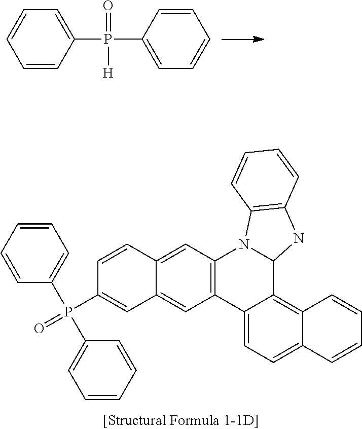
C1=C(P(C2=CC=CC=C2)(=O)[H])C=CC=C1.C1=CC2=CC3=C(C=C2C=C1P(=O)(C1=CC=CC=C1)C1=CC=CC=C1)C1=CC=C2C(=C1C1N3C3=C(N1)C=CC=C3)C=CC=C2
